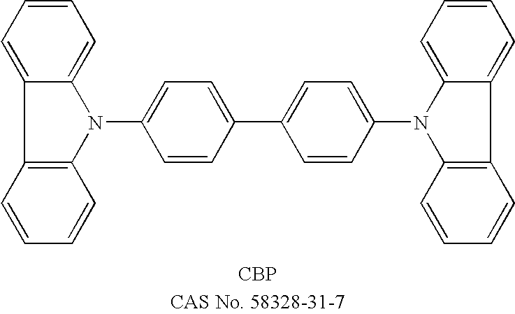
C12=CC=CC=C1N(C1=CC=C(C3=CC=C(N4C5=CC=CC=C5C5=C4C=CC=C5)C=C3)C=C1)C1=C2C=CC=C1.[CBP].[CAS No. 58328-31-7]
